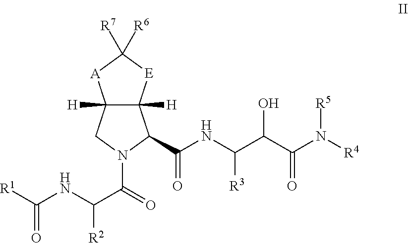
C(NC(C(N1C(C(NC(C(C(=O)N([R4])[R5])O)[R3])=O)C2([H])C([H])(C1)[A]C([R7])([R6])[E]2)=O)[R2])(=O)[R1]
